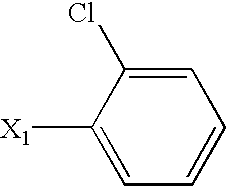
C1=C([X1])C(Cl)=CC=C1
